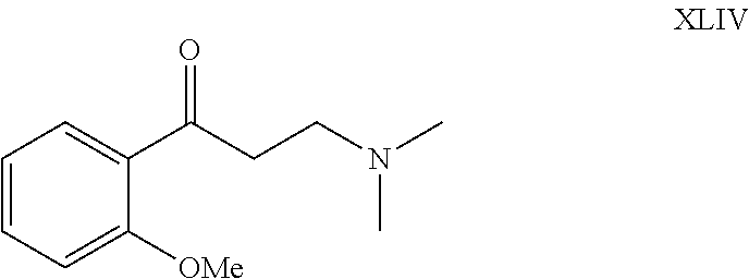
C1=CC=C([OMe])C(C(CCN(C)C)=O)=C1
